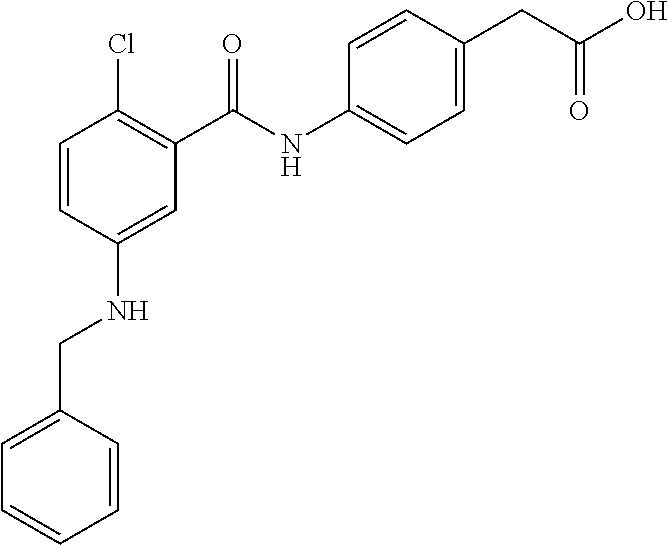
C1=CC(NCC2=CC=CC=C2)=CC(C(NC2=CC=C(CC(O)=O)C=C2)=O)=C1Cl
